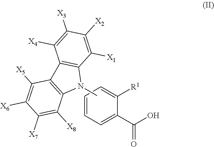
C1=CC=C(C(O)=O)C([R1])=C1.CN1C2=C(C3=C1C([X8])=C([X7])C([X6])=C3[X5])C([X4])=C([X3])C([X2])=C2[X1]
